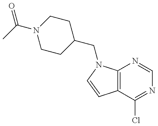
C1CC(CN2C3=C(C=C2)C(Cl)=NC=N3)CCN1C(C)=O
